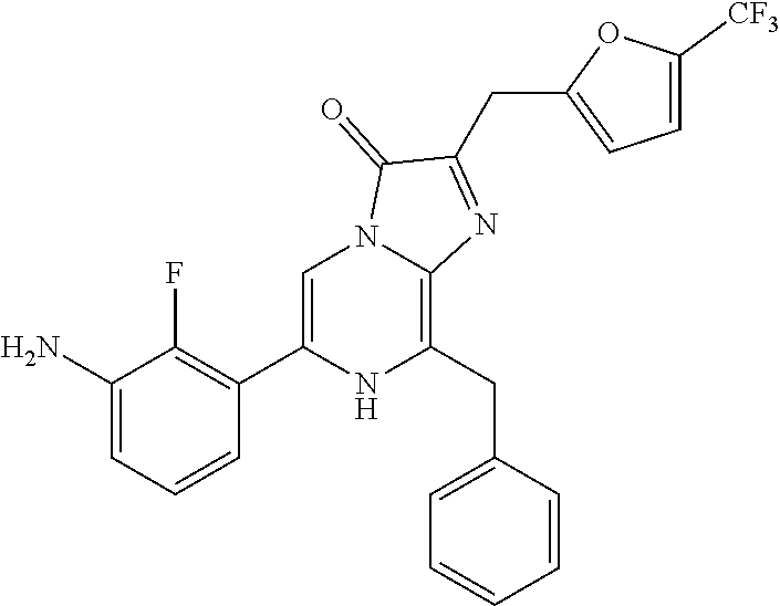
C1(N)=CC=CC(C2=CN3C(=C(CC4=CC=CC=C4)N2)N=C(CC2=CC=C([CF3])O2)C3=O)=C1F
